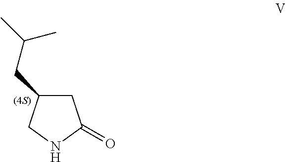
C1C(CC(C)C)CNC1=O
